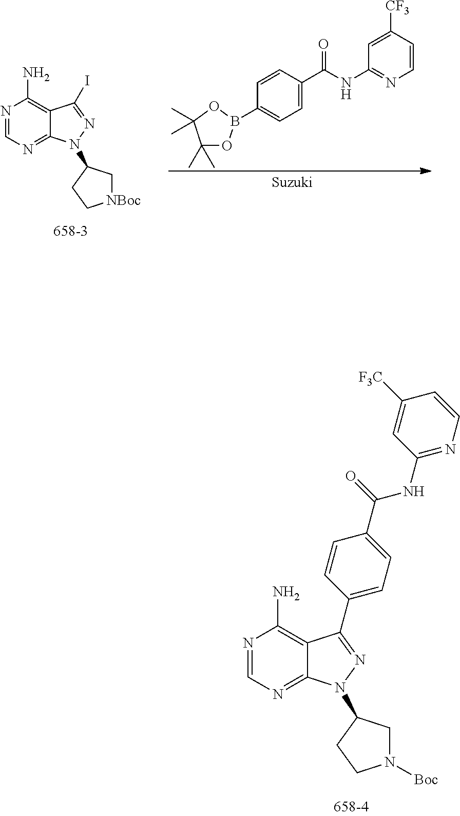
N1=CN=C2C(=C1N)C(C1=CC=C(C(=O)NC3=NC=CC([F3C])=C3)C=C1)=NN2C1CN([Boc])CC1.N1=CN=C2C(=C1N)C(I)=NN2C1C[NBoc]CC1.C1=CC(C(NC2=NC=CC([CF3])=C2)=O)=CC=C1B1OC(C)(C)C(C)(C)O1
